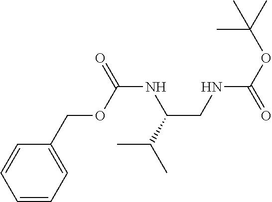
C1=CC=CC=C1COC(NC(C(C)C)CNC(OC(C)(C)C)=O)=O
